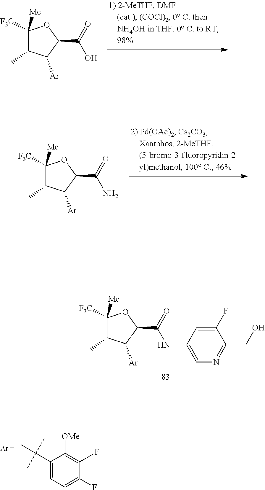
C1([Me])([F3C])C(C)C([Ar])C(C(=O)O)O1.C1([Me])([F3C])C(C)C([Ar])C(C(=O)N)O1.C1(C(C)(C)C)=CC=C(F)C(F)=C1[OMe].C1([Me])([F3C])C(C)C([Ar])C(C(=O)NC2=CN=C(CO)C(F)=C2)O1
